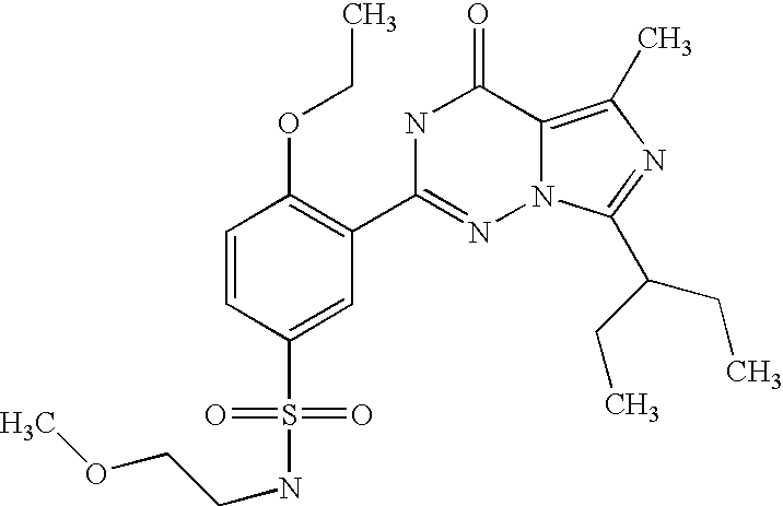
C1=CC(S(NCCOC)(=O)=O)=CC(C2=NN3C(=C(C)N=C3C(CC)CC)C(=O)N2)=C1OCC
